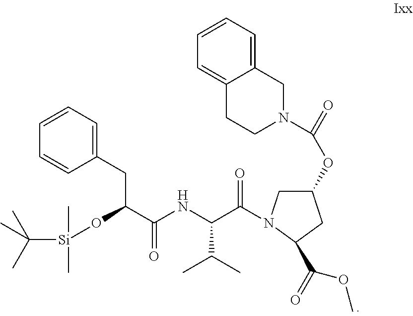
C1=CC=C(CC(C(NC(C(=O)N2CC(OC(=O)N3CC4=CC=CC=C4CC3)CC2C(=O)OC)C(C)C)=O)O[Si](C(C)(C)C)(C)C)C=C1
